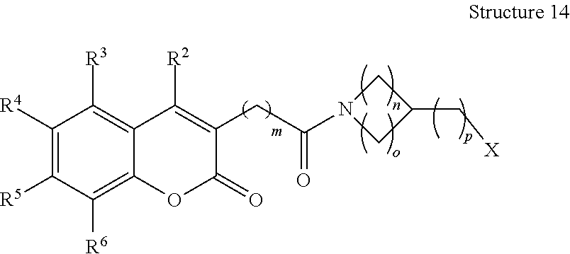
C1([R4])=C([R5])C([R6])=C2C(=C1[R3])C([R2])=C(CC(=O)N1CC(C[X])C1)C(=O)O2
